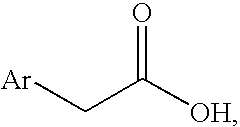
[Ar]CC([OH])=O
